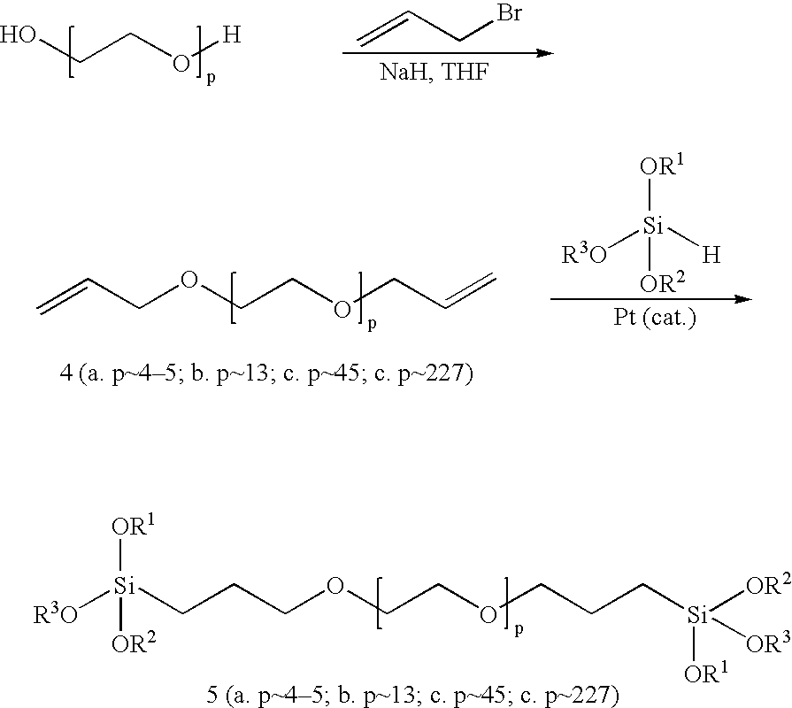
[OR1][Si]([R3O])(CCCOCCOCCC[Si]([OR2])([OR3])[OR1])[OR2].C=CCBr.OCCO[H].C=CCOCCOCC=C.[OR1][Si]([R3O])([H])[OR2]
